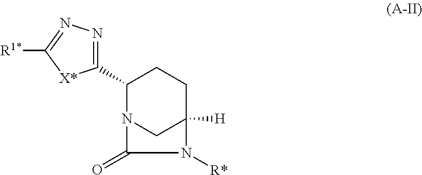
C1(C2=NN=C([R1*])[X*]2)N2CC([H])(CC1)N([R*])C2=O
